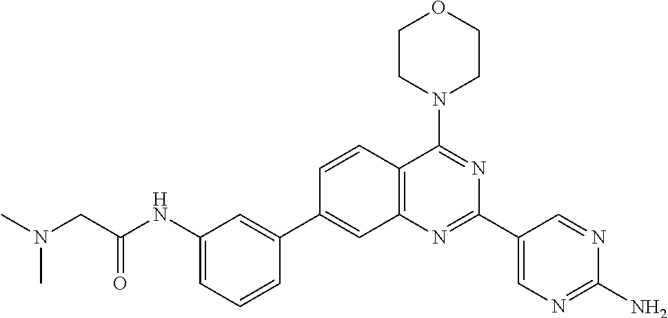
C1(NC(CN(C)C)=O)=CC=CC(C2=CC3=C(C=C2)C(N2CCOCC2)=NC(C2=CN=C(N)N=C2)=N3)=C1
